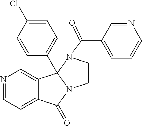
N1=CC=C2C(=C1)C1(C3=CC=C(Cl)C=C3)N(C2=O)CCN1C(C1=CC=CN=C1)=O
